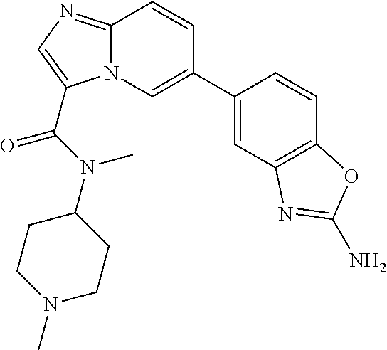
N12C(=NC=C1C(N(C1CCN(C)CC1)C)=O)C=CC(C1=CC3=C(C=C1)OC(N)=N3)=C2
